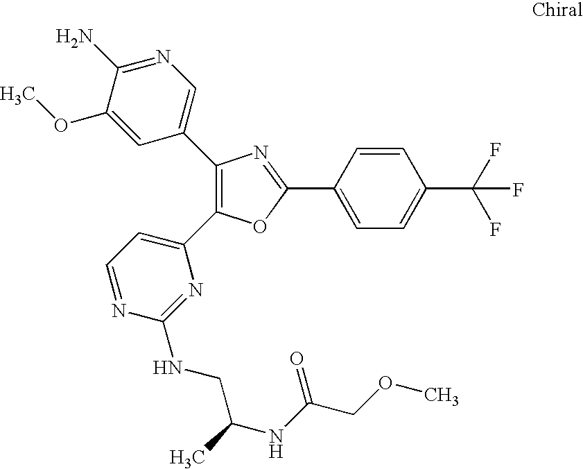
C1(C2=CN=C(N)C(OC)=C2)=C(C2=CC=NC(NCC(C)NC(COC)=O)=N2)OC(C2=CC=C(C(F)(F)F)C=C2)=N1
